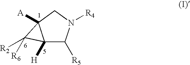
C12([H])C([R5])N([R4])CC1([A])C2([R6])[R2]
